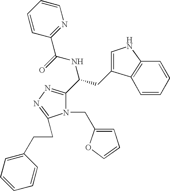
N(C(C1=NN=C(CCC2=CC=CC=C2)N1CC1=CC=CO1)CC1=CNC2=C1C=CC=C2)C(=O)C1=NC=CC=C1
